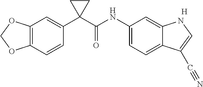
C1(C2(C(NC3=CC=C4C(=C3)NC=C4C#N)=O)CC2)=CC2=C(C=C1)OCO2.[H]
